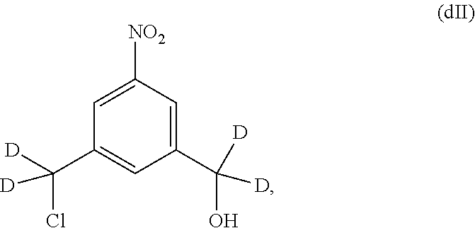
C1=C([NO2])C=C(C(O)([D])[D])C=C1C(Cl)([D])[D]
